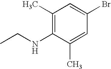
C1(C)=C(NCC)C(C)=CC(Br)=C1
